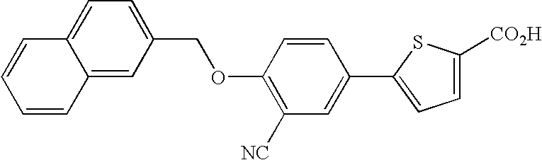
C1(OCC2=CC=C3C(=C2)C=CC=C3)=C([NC])C=C(C2=CC=C([CO2H])S2)C=C1
